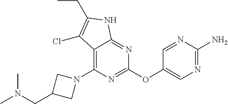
C1(N2CC(CN(C)C)C2)=C2C(=NC(OC3=CN=C(N)N=C3)=N1)NC(CC)=C2Cl
